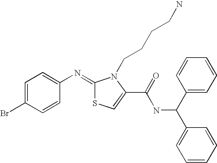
BrC1=CC=C(N=C2SC=C(C(NC(C3=CC=CC=C3)C3=CC=CC=C3)=O)N2CCCCN)C=C1
